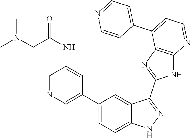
C1(C2=CC=C3C(=C2)C(C2=NC4=C(N2)N=CC=C4C2=CC=NC=C2)=NN3)=CN=CC(NC(=O)CN(C)C)=C1
